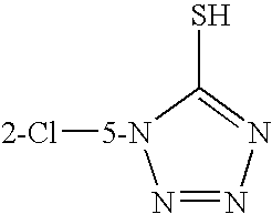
[2-Cl][5-N]1N=NN=C1S
